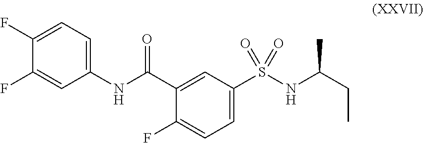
C1(C(NC2=CC=C(F)C(F)=C2)=O)=CC(S(NC(C)CC)(=O)=O)=CC=C1F
